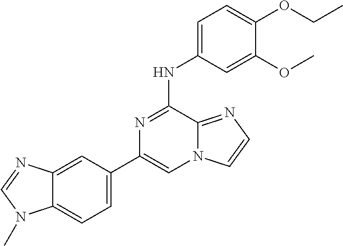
C1(C2=CC=C3C(=C2)N=CN3C)=CN2C(=NC=C2)C(NC2=CC=C(OCC)C(OC)=C2)=N1
